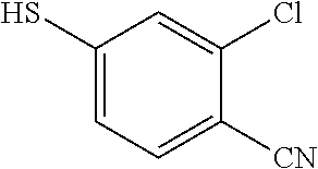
C1(S)=CC=C([CN])C(Cl)=C1
